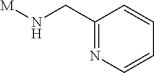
[M]NCC1=NC=CC=C1
